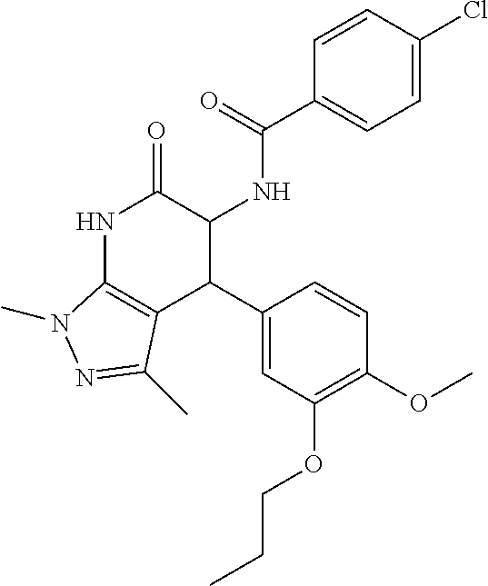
N1C2=C(C(C3=CC(OCCC)=C(OC)C=C3)C(NC(=O)C3=CC=C(Cl)C=C3)C1=O)C(C)=NN2C
